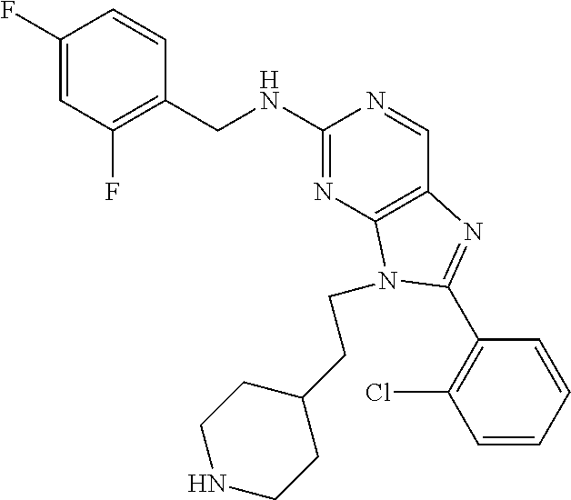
C1(F)=CC(F)=C(CNC2=NC3=C(C=N2)N=C(C2=C(Cl)C=CC=C2)N3CCC2CCNCC2)C=C1
